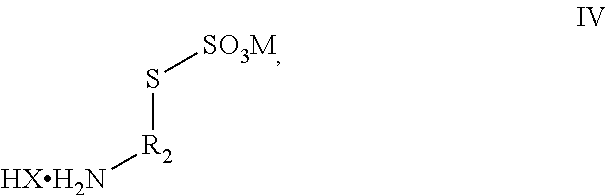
S([R2][HXH2N])[SO3M]
